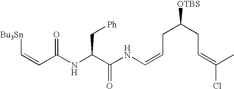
N(C(C(NC=CCC(CC=C(Cl)C)[OTBS])=O)C[Ph])C(C=C[Bu3Sn])=O
